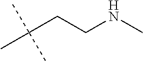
C(C(C)(C)C)CNC
